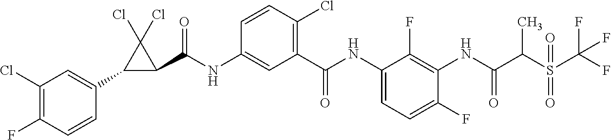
C1(C2=CC(Cl)=C(F)C=C2)C(C(NC2=CC(C(NC3=CC=C(F)C(NC(C(S(C(F)(F)F)(=O)=O)C)=O)=C3F)=O)=C(Cl)C=C2)=O)C1(Cl)Cl
